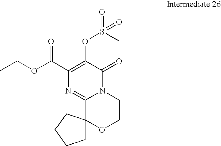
O(C(C1=C(OS(C)(=O)=O)C(=O)N2C(=N1)C1(CCCC1)OCC2)=O)CC
